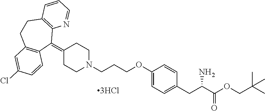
C1(=C2C3=C(CCC4=C2C=CC(Cl)=C4)C=CC=N3)CCN(CCCOC2=CC=C(CC(C(OCC(C)(C)C)=O)N)C=C2)CC1
